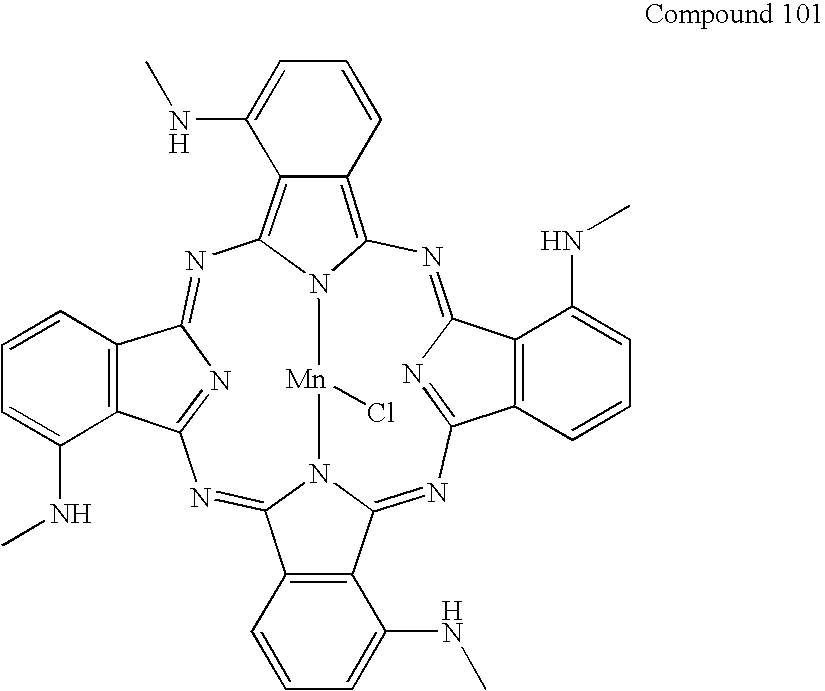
N1=C2N=C(C3=C2C(NC)=CC=C3)N=C2N3C(=NC4=NC(=NC5=C6C(=C1N5[Mn]3Cl)C=CC=C6NC)C1=C4C(NC)=CC=C1)C1=C2C(NC)=CC=C1
